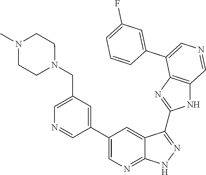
C1=C(CN2CCN(C)CC2)C=C(C2=CN=C3C(=C2)C(C2=NC4=C(N2)C=NC=C4C2=CC(F)=CC=C2)=NN3)C=N1
